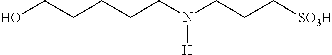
C(CCN(CCC[SO3H])[H])CCO
